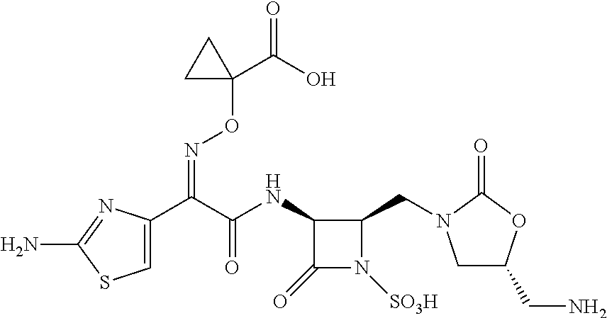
C1=C(C(C(NC2C(=O)N([SO3H])C2CN2CC(CN)OC2=O)=O)=NOC2(C(=O)O)CC2)N=C(N)S1
